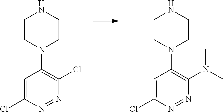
C1=C(Cl)N=NC(Cl)=C1N1CCNCC1.C1=C(Cl)N=NC(N(C)C)=C1N1CCNCC1
